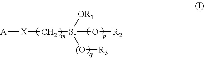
[A][X]C[Si](O[R2])([OR1])[(O][R3]
